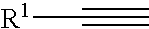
[R1]C#C
